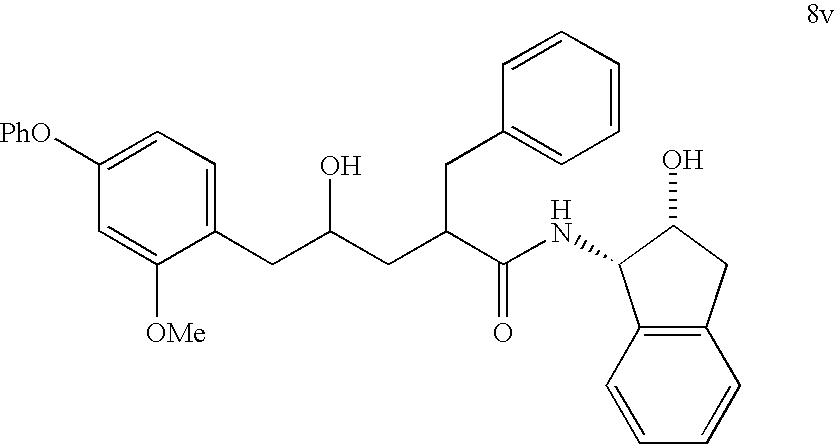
C1([OMe])=CC([PhO])=CC=C1CC(CC(C(NC1C2=C(C=CC=C2)CC1O)=O)CC1=CC=CC=C1)O
